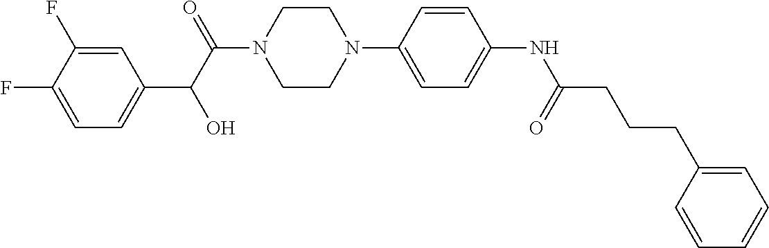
C1=C(F)C(F)=CC=C1C(C(=O)N1CCN(C2=CC=C(NC(CCCC3=CC=CC=C3)=O)C=C2)CC1)O
